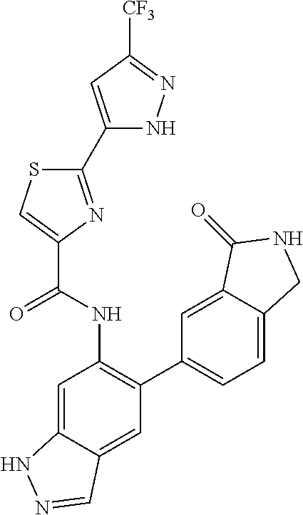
C1(C2=NC(C(NC3=C(C4=CC=C5C(=C4)C(=O)NC5)C=C4C(=C3)NN=C4)=O)=CS2)=CC([CF3])=NN1
